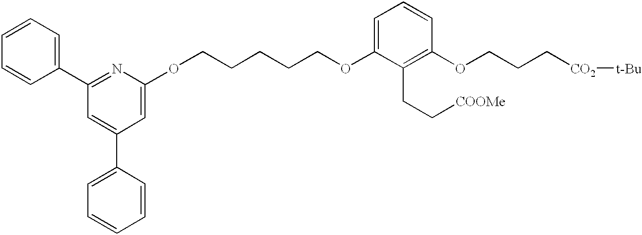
C1=CC=CC(C2=NC(OCCCCCOC3=CC=CC(OCCC[CO2][t-Bu])=C3CC[COOMe])=CC(C3=CC=CC=C3)=C2)=C1
